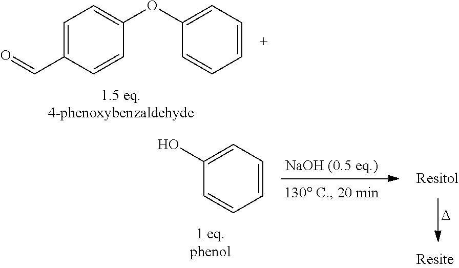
C1=C(C=O)C=CC(OC2=CC=CC=C2)=C1.C1(O)=CC=CC=C1.[D]
